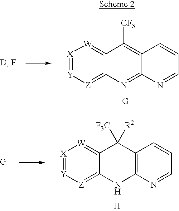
[X]1=[Y][Z]=C2C(=[W]1)C([CF3])=C1C(=N2)N=CC=C1.[X]1=[Y][Z]=C2C(=[W]1)C([F3C])([R2])C1=C(N2)N=CC=C1.[H]
